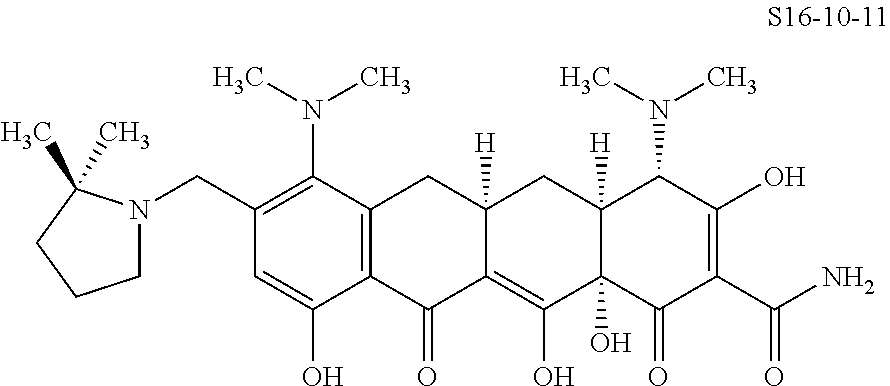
C12=C(C(=O)C3=C(O)C4(O)C([H])(CC3([H])C1)C(N(C)C)C(O)=C(C(N)=O)C4=O)C(O)=CC(CN1CCCC1(C)C)=C2N(C)C
